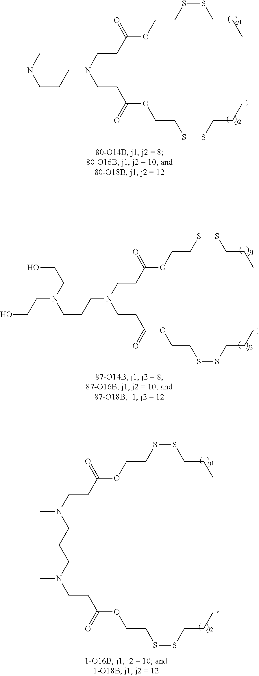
N(CCC(OCCSSCCC)=O)(CCC(OCCSSCCC)=O)CCCN(C)C.N(CCC(OCCSSCCC)=O)(CCC(OCCSSCCC)=O)CCCN(CCO)CCO.C(N(CCCN(CCC(OCCSSCCC)=O)C)C)CC(OCCSSCCC)=O
